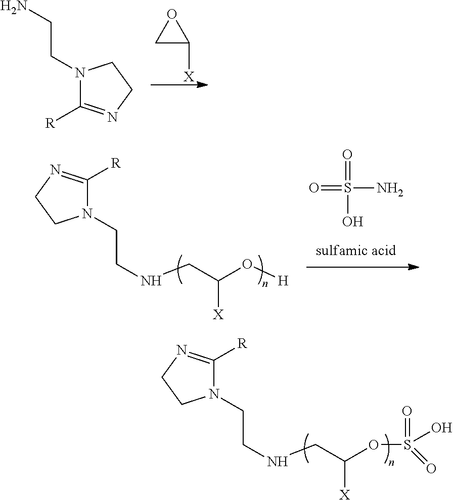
N1(CCN)C([R])=NCC1.C1C([X])O1.C1([R])=NCCN1CCNCC(O[H])[X].O=S(=O)(N)O.C1([R])=NCCN1CCNCC(OS(=O)(=O)O)[X]
